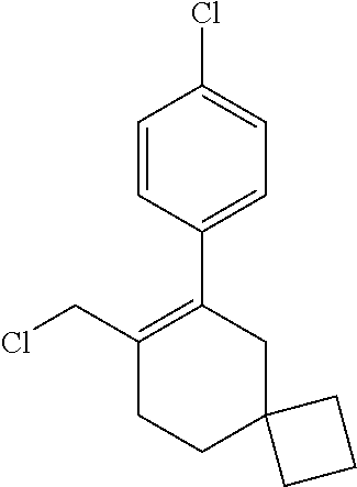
ClCC1=C(C2=CC=C(Cl)C=C2)CC2(CCC2)CC1
